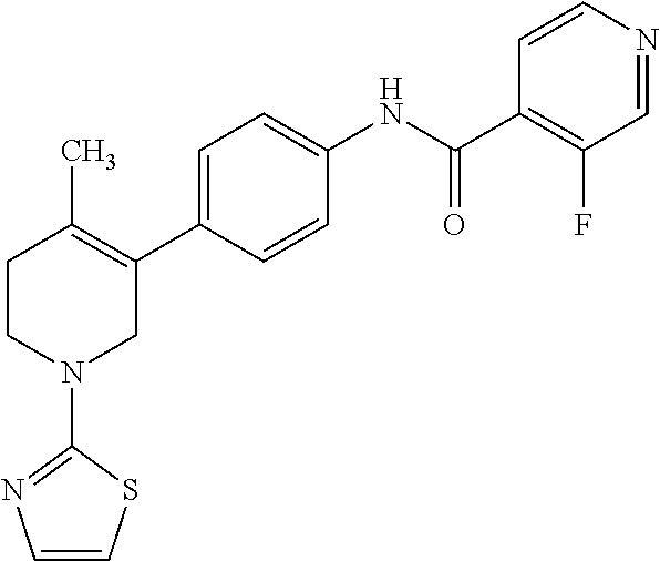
C1=C(C2=C(C)CCN(C3=NC=CS3)C2)C=CC(NC(C2=C(F)C=NC=C2)=O)=C1
